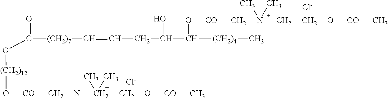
[Cl-].[Cl-].O=C([(CH2)7]C=CCC(O)C([(CH2)4]C)O[CO]CN(CCO[CO]C)(C)C)O[(CH2)12]O[CO]CNC(CO[CO]C)(C)C
